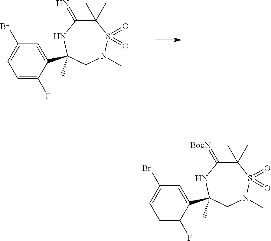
C1=C(F)C(C2(C)NC(=[BocN])C(C)(C)S(=O)(=O)N(C)C2)=CC(Br)=C1.C1=C(F)C(C2(C)NC(=N)C(C)(C)S(=O)(=O)N(C)C2)=CC(Br)=C1
